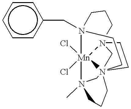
[Mn]123(Cl)(Cl)N4(C)CN156(CN2(CC5)CCCN3(Cc1ccccc1)CC6)CCC4
